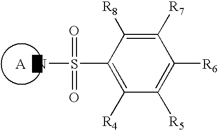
C1(S(=O)(=O)N)=C([R4])C([R5])=C([R6])C([R7])=C1[R8].[A]
